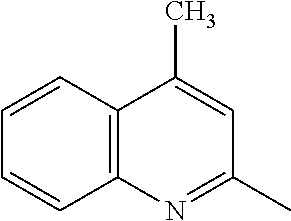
C12=C(C=CC=C1)C(C)=CC(C)=N2
